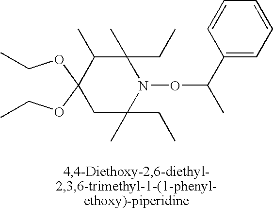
C(OC1(OCC)C(C)C(C)(CC)N(OC(C)C2=CC=CC=C2)C(C)(CC)C1)C
